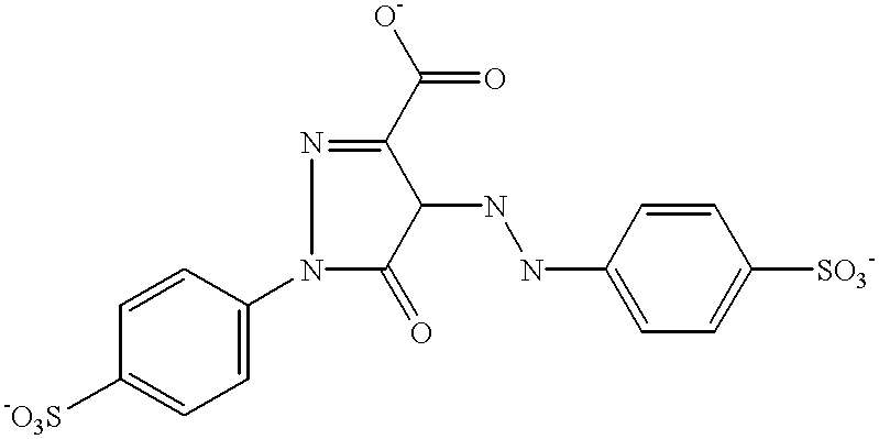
C1=C(N2C(=O)C(NNC3=CC=C([SO3-])C=C3)C(C([O-])=O)=N2)C=CC([-O3S])=C1
